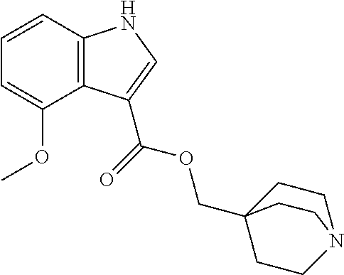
C1=CC2=C(C(OC)=C1)C(C(=O)OCC13CCN(CC1)CC3)=CN2
